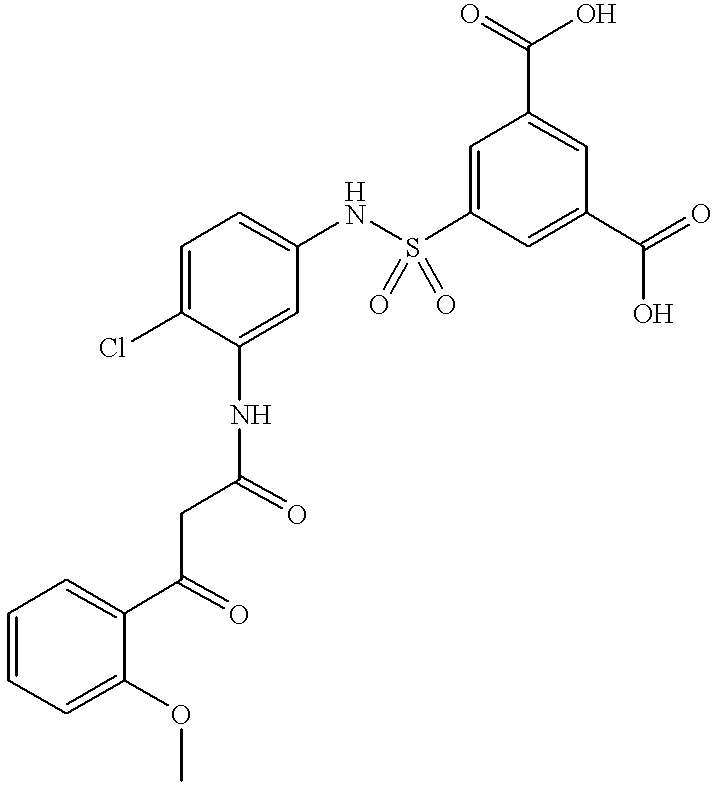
C1=C(S(NC2=CC=C(Cl)C(NC(CC(C3=CC=CC=C3OC)=O)=O)=C2)(=O)=O)C=C(C(=O)O)C=C1C(=O)O
